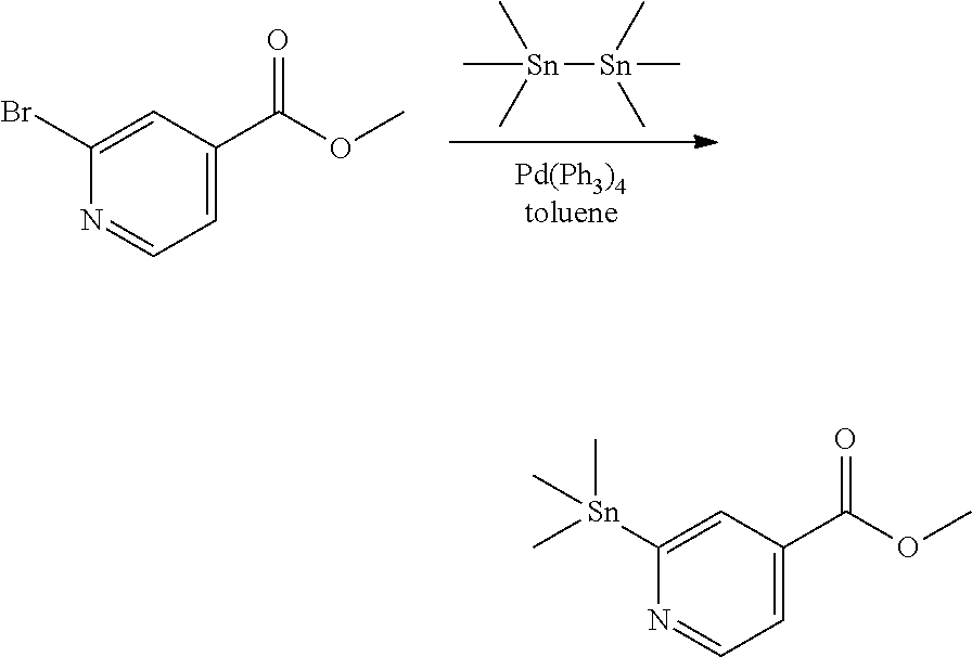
[Sn]([Sn](C)(C)C)(C)(C)C.N1=CC=C(C(OC)=O)C=C1Br.N1=CC=C(C(OC)=O)C=C1[Sn](C)(C)C
